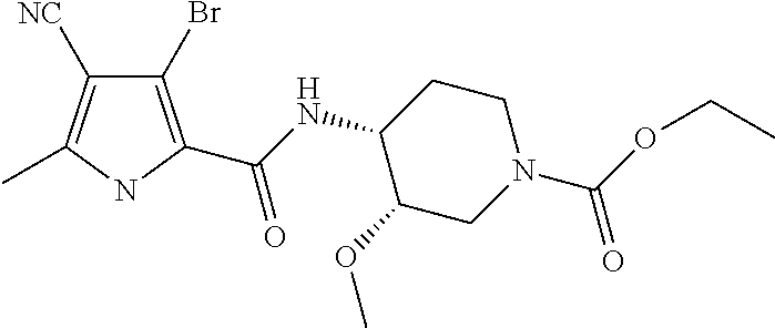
C1CC(NC(=O)C2=C(Br)C([NC])=C(C)N2)C(OC)CN1C(OCC)=O
